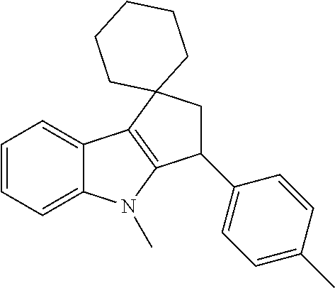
C1=CC=C2C(=C1)C1=C(N2C)C(C2=CC=C(C)C=C2)CC12CCCCC2
